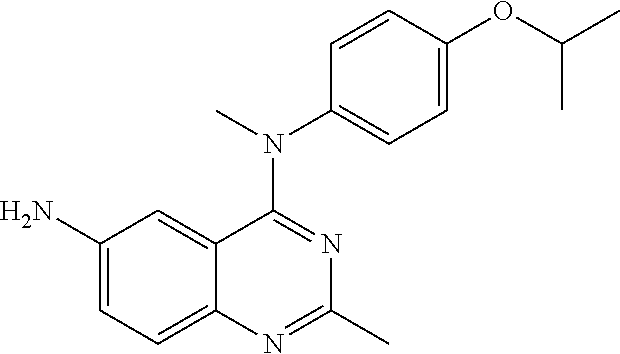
C1(N)=CC=C2C(=C1)C(N(C)C1=CC=C(OC(C)C)C=C1)=NC(C)=N2
